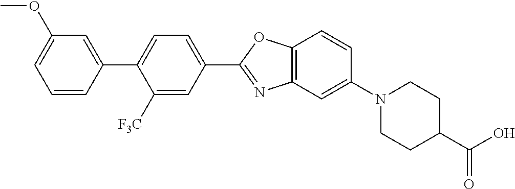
C1(OC)=CC=CC(C2=CC=C(C3=NC4=C(O3)C=CC(N3CCC(C(O)=O)CC3)=C4)C=C2[F3C])=C1
